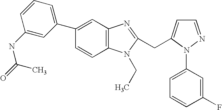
C1(C2=CC3=C(C=C2)N(CC)C(CC2=CC=NN2C2=CC=CC(F)=C2)=N3)=CC=CC(NC(=O)C)=C1
